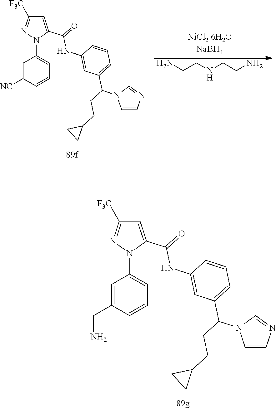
C1=C(CN)C=CC=C1N1C(C(=O)NC2=CC(C(CCC3CC3)N3C=CN=C3)=CC=C2)=CC([F3C])=N1.NCCNCCN.C1=C([NC])C=CC=C1N1C(C(=O)NC2=CC(C(CCC3CC3)N3C=CN=C3)=CC=C2)=CC([F3C])=N1
